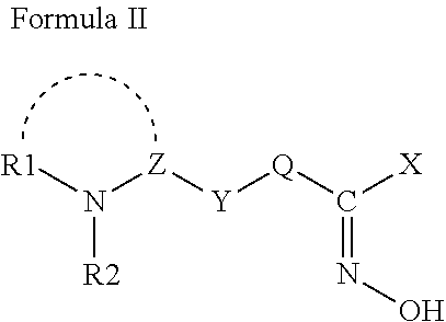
[R2]N([R1])[Z][Y][Q]C([X])=NO
